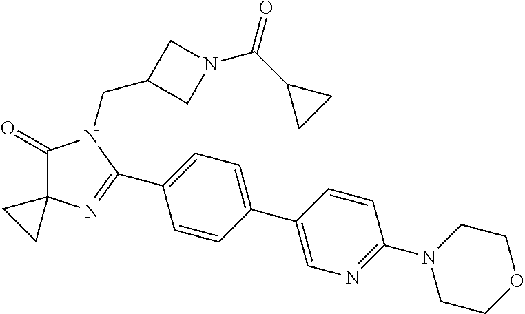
C1(=O)C2(N=C(C3=CC=C(C4=CN=C(N5CCOCC5)C=C4)C=C3)N1CC1CN(C(C3CC3)=O)C1)CC2
